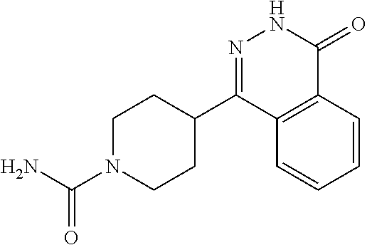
C1(C2=NNC(=O)C3=C2C=CC=C3)CCN(C(N)=O)CC1
